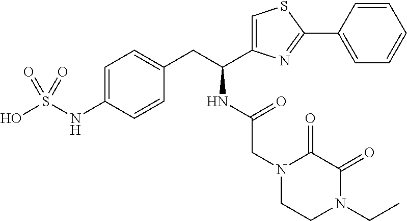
C1=C(NS(O)(=O)=O)C=CC(CC(C2=CSC(C3=CC=CC=C3)=N2)NC(CN2CCN(CC)C(=O)C2=O)=O)=C1
